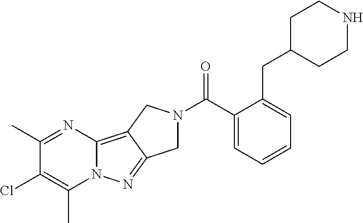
C1(C)=NC2=C3C(=NN2C(C)=C1Cl)CN(C(C1=CC=CC=C1CC1CCNCC1)=O)C3
